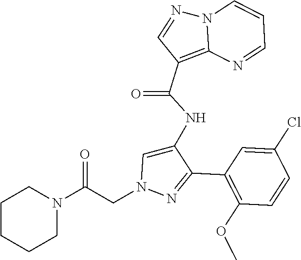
C1(C2=NN(CC(N3CCCCC3)=O)C=C2NC(C2=C3N(N=C2)C=CC=N3)=O)=C(OC)C=CC(Cl)=C1
